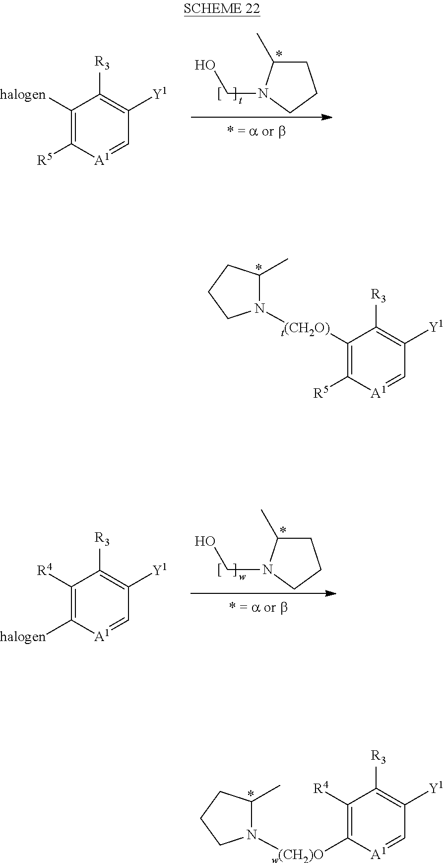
N1([t(CH2O)]C2=C([R5])[A1]=CC([Y1])=C2[R3])C(C)CCC1.C1C(C)N(CO)CC1.C1([halogen])=C([R5])[A1]=CC([Y1])=C1[R3].N1([w(CH2)O]C2=C([R4])C([R3])=C([Y1])C=[A1]2)C(C)CCC1.C1C(C)N(CO)CC1.C1([R4])=C([halogen])[A1]=CC([Y1])=C1[R3]
